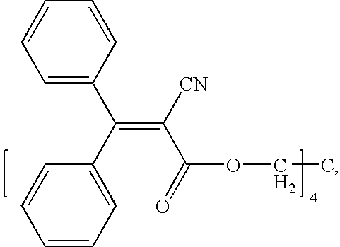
C1=C(C(C2=CC=CC=C2)=C([CN])C(=O)OCC)C=CC=C1
